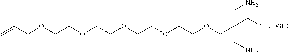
C=CCOCCOCCOCCOCCOCC(CN)(CN)CN
